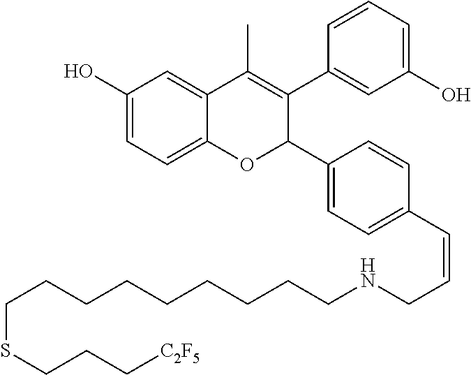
C1(O)=CC=C2C(=C1)C(C)=C(C1=CC(O)=CC=C1)C(C1=CC=C(C=CCNCCCCCCCCCSCCC[C2F5])C=C1)O2
